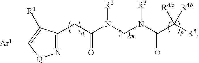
C1(CC(N(CN(C(C([R5])([R4b])[R4a])=O)[R3])[R2])=O)=N[Q]C([Ar1])=C1[R1]
